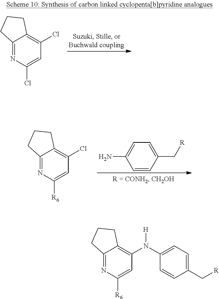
C12=NC(Cl)=CC(Cl)=C1CCC2.C1=CC(C[R])=CC=C1N.C12=NC([R6])=CC(Cl)=C1CCC2.C12=NC([R6])=CC(N(C3=CC=C(C[R])C=C3)[H])=C1CCC2
